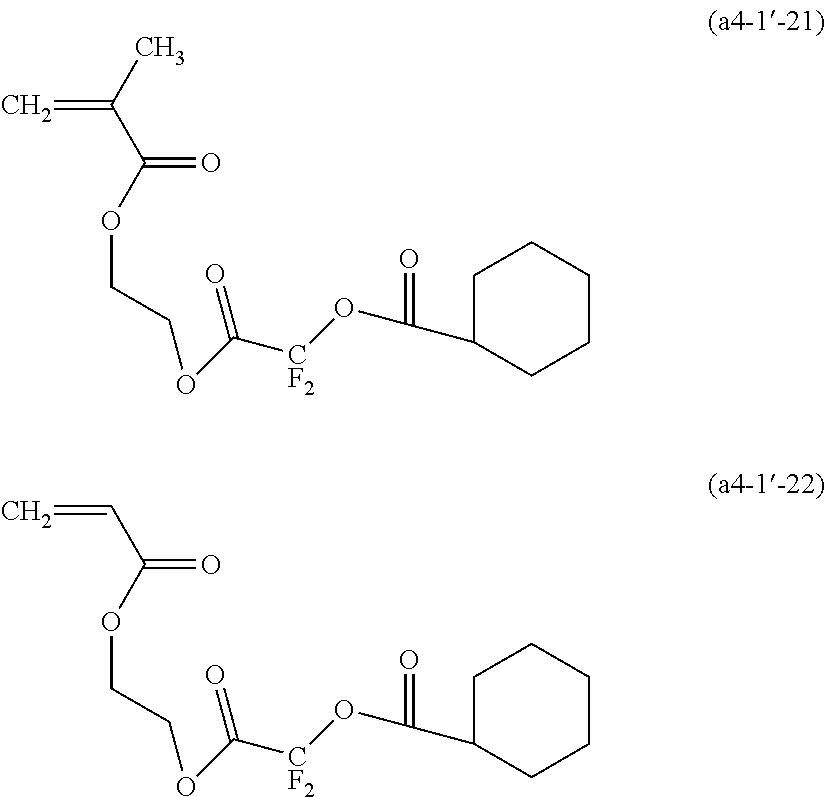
C=C(C)C(=O)OCCOC([CF2]OC(C1CCCCC1)=O)=O.C=CC(=O)OCCOC([CF2]OC(C1CCCCC1)=O)=O
